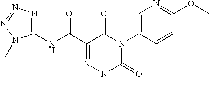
C1(NC(C2=NN(C)C(=O)N(C3=CN=C(OC)C=C3)C2=O)=O)=NN=NN1C
